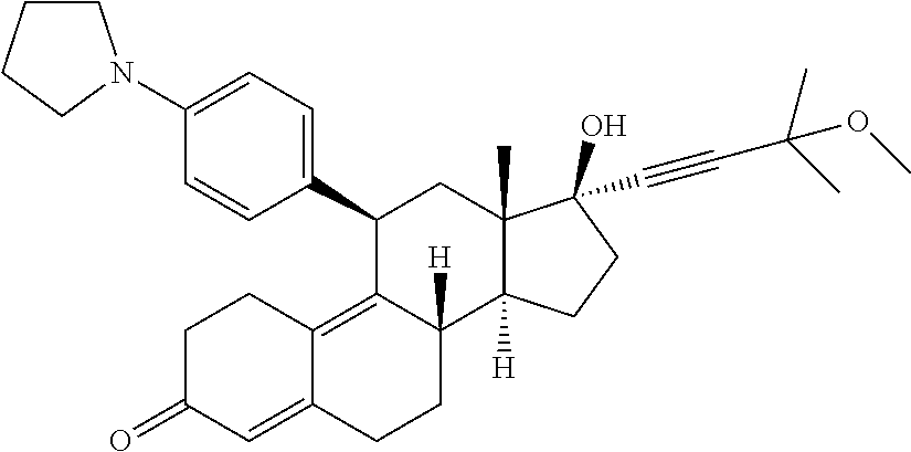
C1(C2=CC=C(N3CCCC3)C=C2)C2=C3C(=CC(=O)CC3)CCC2([H])C2([H])C(C)(C1)C(C#CC(C)(C)OC)(O)CC2
